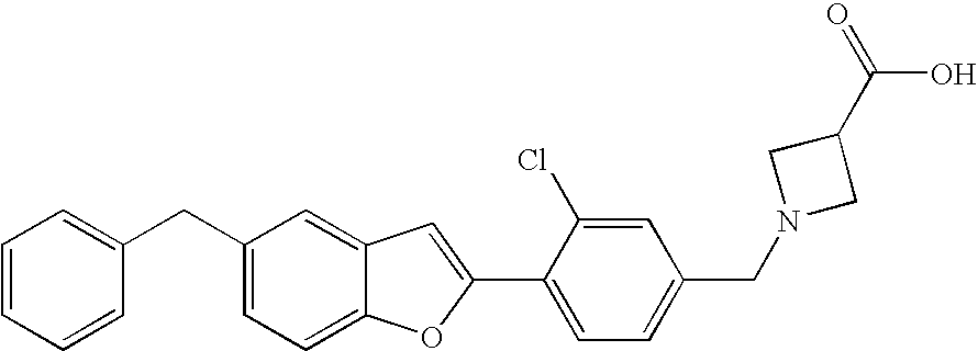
C1(C2=CC3=CC(CC4=CC=CC=C4)=CC=C3O2)=CC=C(CN2CC(C(O)=O)C2)C=C1Cl
